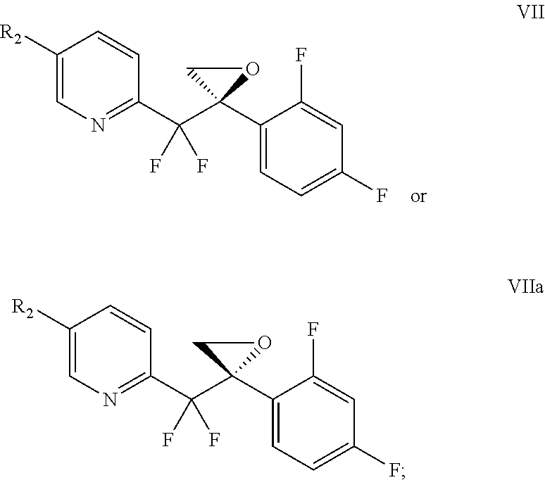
[R2]C1=CN=C(C(C2(C3=CC=C(F)C=C3F)OC2)(F)F)C=C1.[R2]C1=CN=C(C(C2(C3=CC=C(F)C=C3F)OC2)(F)F)C=C1
